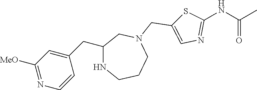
N1CCCN(CC2=CN=C(NC(C)=O)S2)CC1CC1=CC([MeO])=NC=C1
